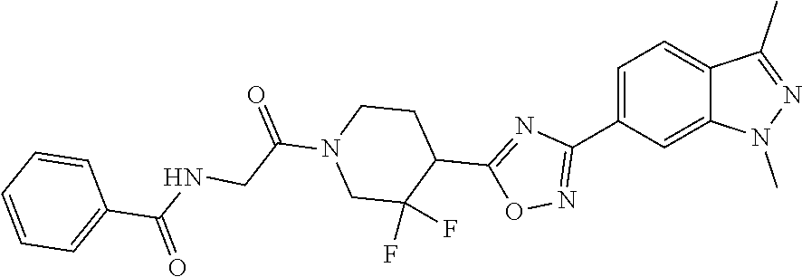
C1(C2=NOC(C3CCN(C(=O)CNC(C4=CC=CC=C4)=O)CC3(F)F)=N2)=CC=C2C(=C1)N(C)N=C2C
